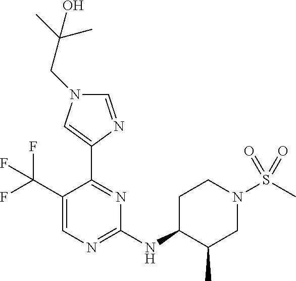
C1(C(F)(F)F)=CN=C(NC2C(C)CN(S(C)(=O)=O)CC2)N=C1C1=CN(CC(C)(C)O)C=N1
